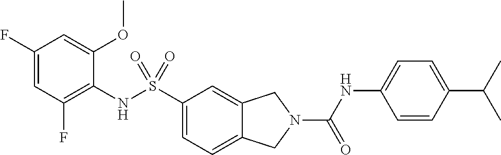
C1(F)=CC(F)=C(NS(C2=CC=C3C(=C2)CN(C(NC2=CC=C(C(C)C)C=C2)=O)C3)(=O)=O)C(OC)=C1
